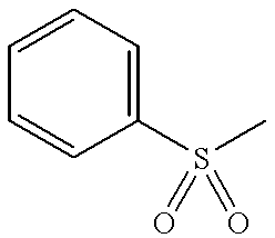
C1=CC=CC(S(C)(=O)=O)=C1
